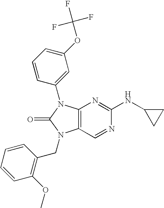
C12=C(N(C3=CC(OC(F)(F)F)=CC=C3)C(=O)N1CC1=C(OC)C=CC=C1)N=C(NC1CC1)N=C2
